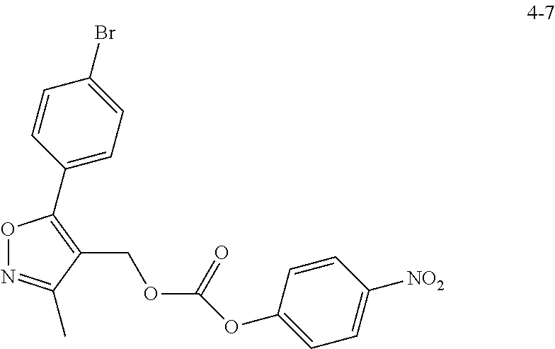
O1N=C(C)C(COC(OC2=CC=C([NO2])C=C2)=O)=C1C1=CC=C(Br)C=C1
